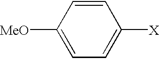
C1=CC([MeO])=CC=C1[X]
